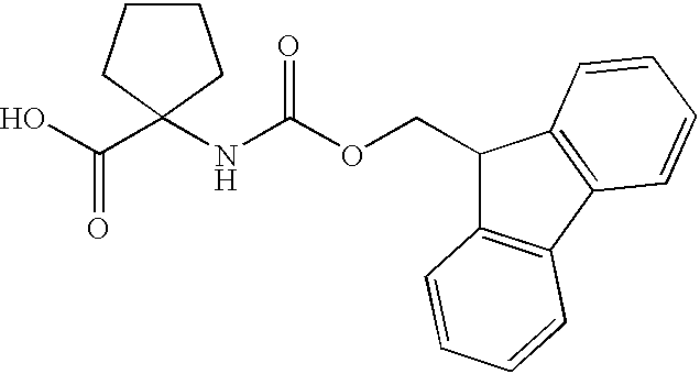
C1CCC(C(O)=O)(NC(OCC2C3=C(C4=C2C=CC=C4)C=CC=C3)=O)C1
